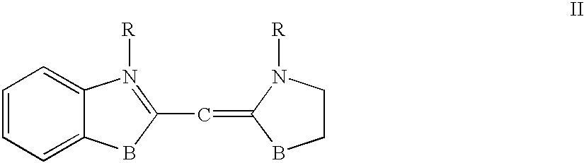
C1=CC=C2C(=C1)N([R])=C(C=C1N([R])CCB1)B2
